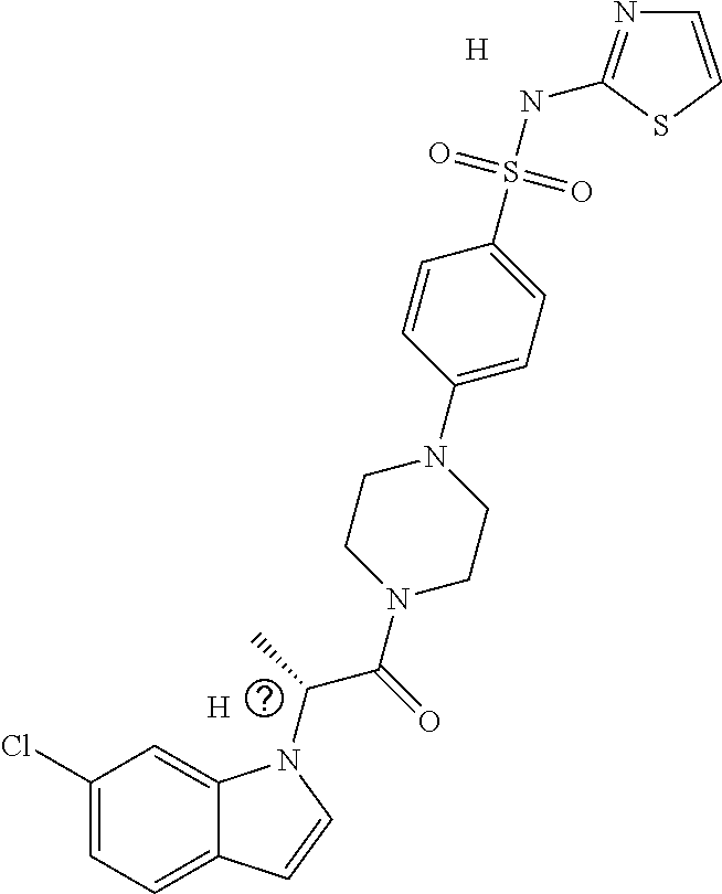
[H].C1(Cl)=CC=C2C(=C1)N(C(C(N1CCN(C3=CC=C(S(NC4=NC=CS4)(=O)=O)C=C3)CC1)=O)C)C=C2.[H]
